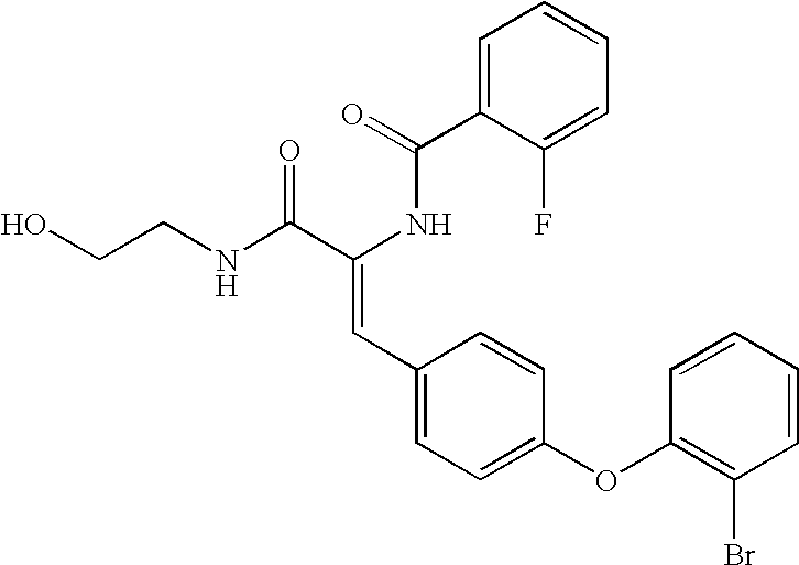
C1=C(C(=O)NC(C(NCCO)=O)=CC2=CC=C(OC3=C(Br)C=CC=C3)C=C2)C(F)=CC=C1
